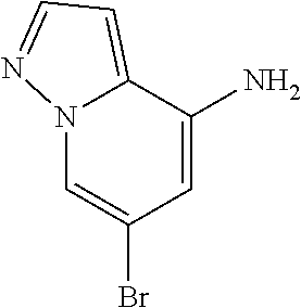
N12C=C(Br)C=C(N)C1=CC=N2
